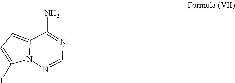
IC1=CC=C2N1N=CN=C2N
